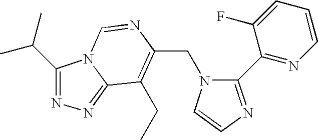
C(N1C(C2=NC=CC=C2F)=NC=C1)C1=C(CC)C2=NN=C(C(C)C)N2C=N1
